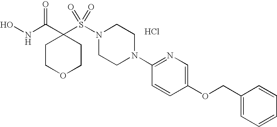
ONC(C1(S(N2CCN(C3=NC=C(OCC4=CC=CC=C4)C=C3)CC2)(=O)=O)CCOCC1)=O.Cl
